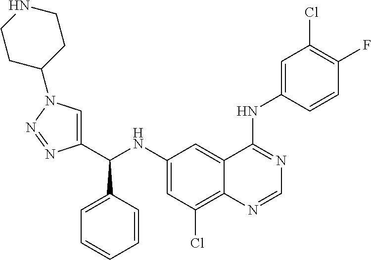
C1(C(NC2=CC(Cl)=C3C(=C2)C(NC2=CC(Cl)=C(F)C=C2)=NC=N3)C2=CC=CC=C2)=CN(C2CCNCC2)N=N1
